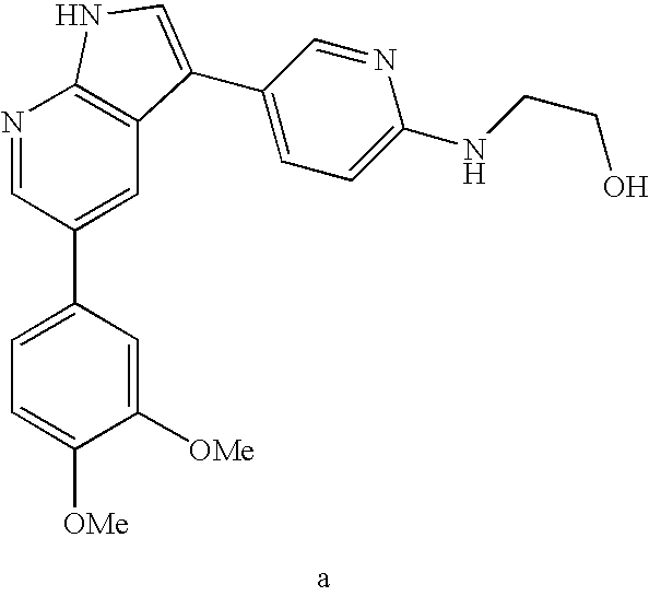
C1([OMe])=CC(C2=CC3=C(N=C2)NC=C3C2=CC=C(NCCO)N=C2)=CC=C1[OMe]
